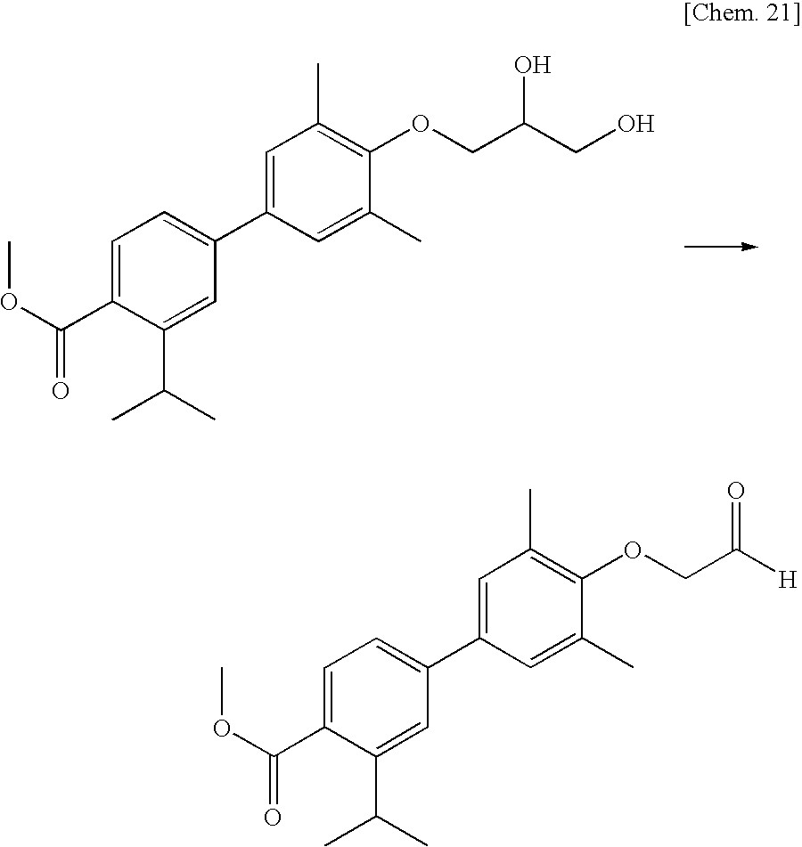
C1=C(C(=O)OC)C(C(C)C)=CC(C2=CC(C)=C(OCC(CO)O)C(C)=C2)=C1.C1=C(C(=O)OC)C(C(C)C)=CC(C2=CC(C)=C(OCC([H])=O)C(C)=C2)=C1
